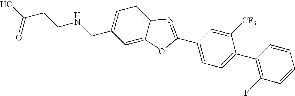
OC(CCNCC1=CC=C2C(=C1)OC(C1=CC=C(C3=C(F)C=CC=C3)C([CF3])=C1)=N2)=O
